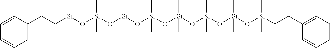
C1(CC[Si](O[Si](O[Si](O[Si](O[Si](O[Si](O[Si](O[Si](CCC2=CC=CC=C2)(C)C)(C)C)(C)C)(C)C)(C)C)(C)C)(C)C)(C)C)=CC=CC=C1
